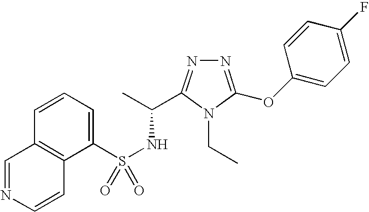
N1=C(OC2=CC=C(F)C=C2)N(CC)C(C(C)NS(=O)(C2=CC=CC3=C2C=CN=C3)=O)=N1
